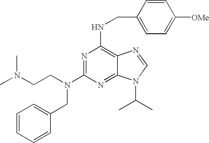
N(CCN(C1=NC(NCC2=CC=C([OMe])C=C2)=C2C(=N1)N(C(C)C)C=N2)CC1=CC=CC=C1)(C)C
